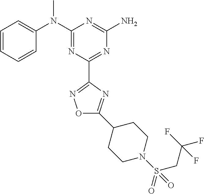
C1=CC=CC(N(C2=NC(C3=NOC(C4CCN(S(=O)(CC(F)(F)F)=O)CC4)=N3)=NC(N)=N2)C)=C1
